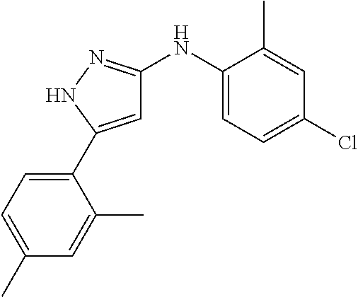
C1=C(C2=CC=C(C)C=C2C)NN=C1NC1=CC=C(Cl)C=C1C
